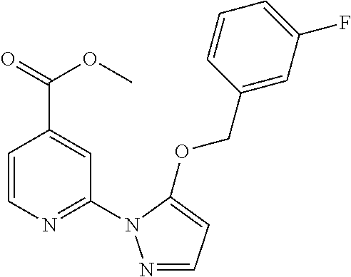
C(C1=CC(N2N=CC=C2OCC2=CC(F)=CC=C2)=NC=C1)(=O)OC
